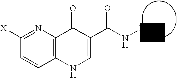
C1([X])=NC2=C(C=C1)NC=C(C(N[K]o)=O)C2=O
